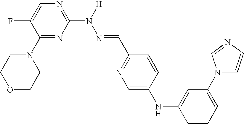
C1(N2CCOCC2)=NC(N([H])N=CC2=NC=C(NC3=CC(N4C=CN=C4)=CC=C3)C=C2)=NC=C1F
